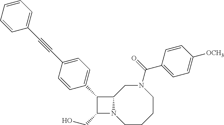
C1(CO)N2C(C1C1=CC=C(C#CC3=CC=CC=C3)C=C1)CN(C(C1=CC=C([OCH3])C=C1)=O)CCCC2
